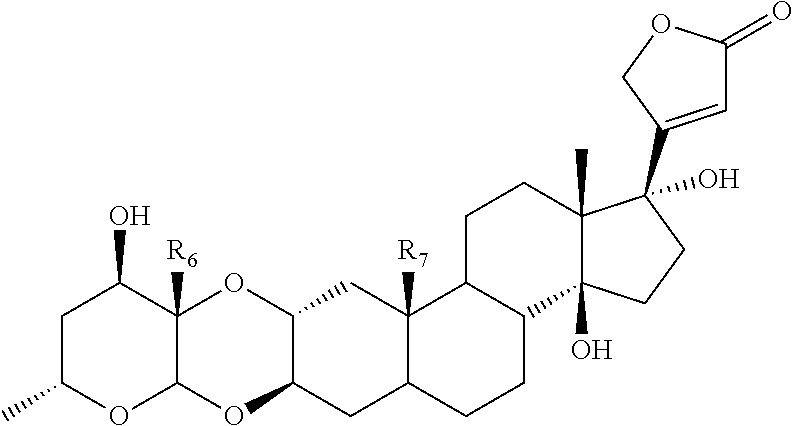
C1C(C)OC2C([R6])(C1O)OC1C(O2)CC2C([R7])(C1)C1C(CC2)C2(O)C(C)(CC1)C(C1=CC(=O)OC1)(O)CC2
